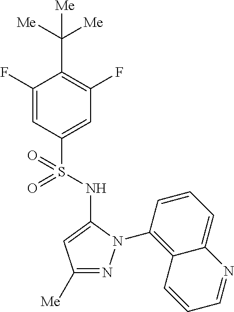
C1(F)=CC(S(=O)(NC2=CC([Me])=NN2C2=C3C(=CC=C2)N=CC=C3)=O)=CC(F)=C1C([Me])([Me])[Me]
